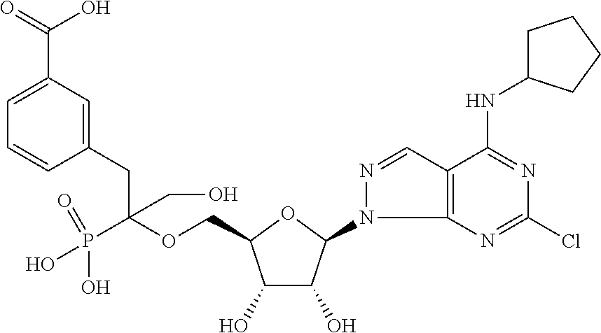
C(OCC1C(O)C(O)C(N2C3=C(C=N2)C(NC2CCCC2)=NC(Cl)=N3)O1)(P(O)(=O)O)(CO)CC1=CC(C(O)=O)=CC=C1
